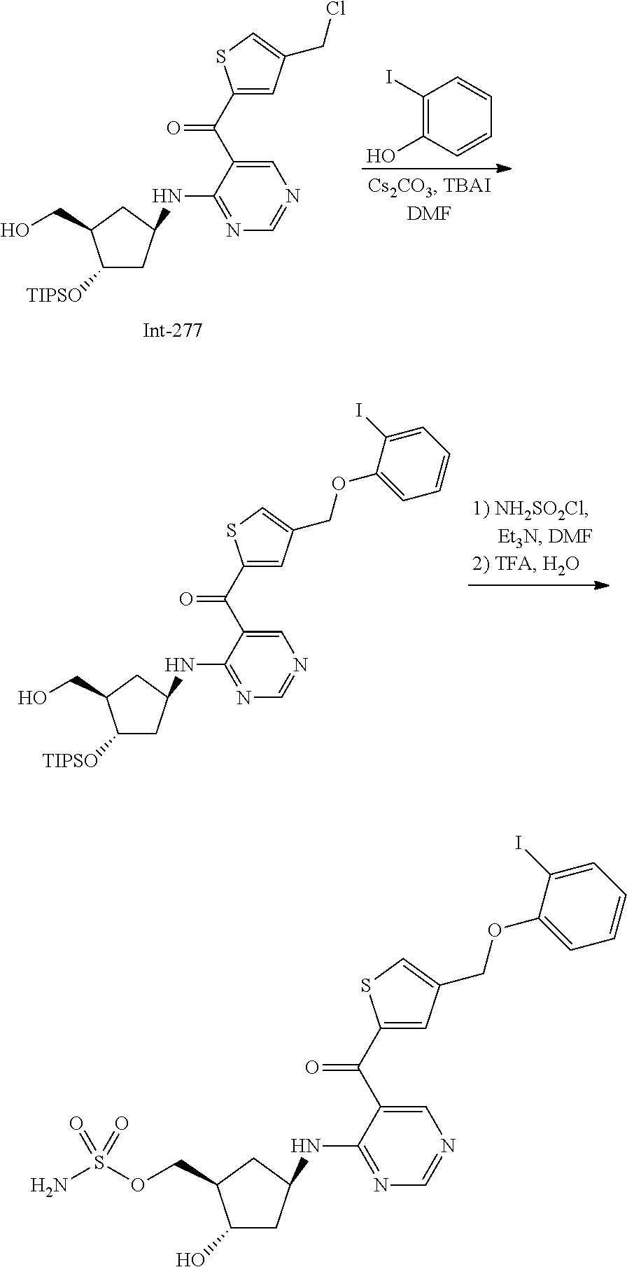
N1=C(NC2CC(O)C(COS(N)(=O)=O)C2)C(C(=O)C2=CC(COC3=CC=CC=C3I)=CS2)=CN=C1.N1=C(NC2CC([TIPSO])C(CO)C2)C(C(=O)C2=CC(COC3=CC=CC=C3I)=CS2)=CN=C1.N1=C(NC2CC([TIPSO])C(CO)C2)C(C(=O)C2=CC(CCl)=CS2)=CN=C1.C1(I)=C(O)C=CC=C1
